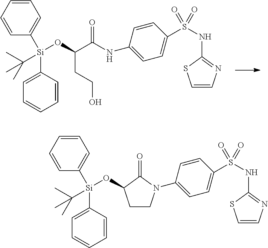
C1=CC=CC([Si](C2=CC=CC=C2)(C(C)(C)C)OC(C(NC2=CC=C(S(NC3=NC=CS3)(=O)=O)C=C2)=O)CCO)=C1.C1=CC=CC([Si](C2=CC=CC=C2)(C(C)(C)C)OC2CCN(C3=CC=C(S(NC4=NC=CS4)(=O)=O)C=C3)C2=O)=C1
